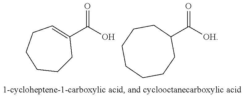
C1CC(C(O)=O)=CCCC1.C1CCCCCCC1C([OH])=O
